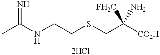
CC(NCCSCC([CO2H])([FH2C])N)=N
